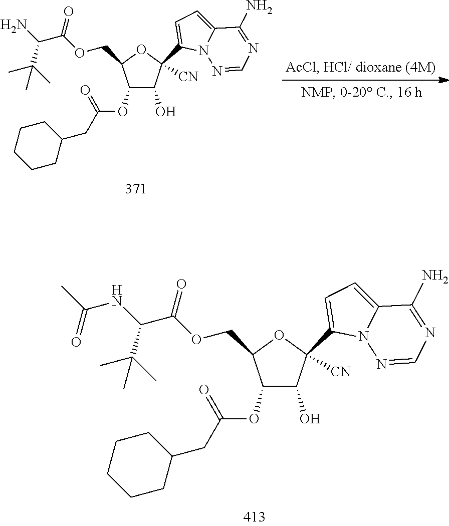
C1(OC(CC2CCCCC2)=O)C(O)C(C2=CC=C3N2N=CN=C3N)([CN])OC1COC(=O)C(NC(C)=O)C(C)(C)C.C1(OC(CC2CCCCC2)=O)C(O)C(C2=CC=C3N2N=CN=C3N)([CN])OC1COC(=O)C(N)C(C)(C)C
